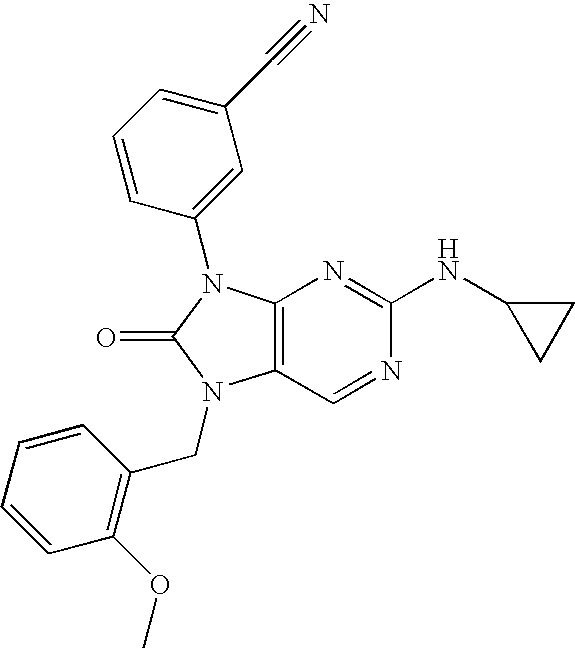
C12=C(N(C3=CC(C#N)=CC=C3)C(=O)N1CC1=C(OC)C=CC=C1)N=C(NC1CC1)N=C2
